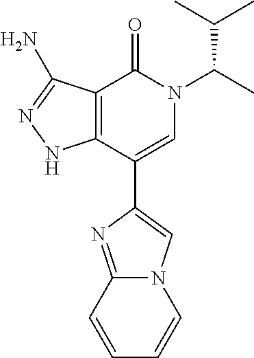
C12=C(C(C3=CN4C(=N3)C=CC=C4)=CN(C(C)C(C)C)C1=O)NN=C2N
